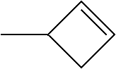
C1=CCC1C
